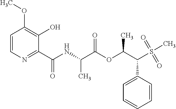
N(C(C(OC(C(S(C)(=O)=O)C1=CC=CC=C1)C)=O)C)C(C1=NC=CC(OC)=C1O)=O
